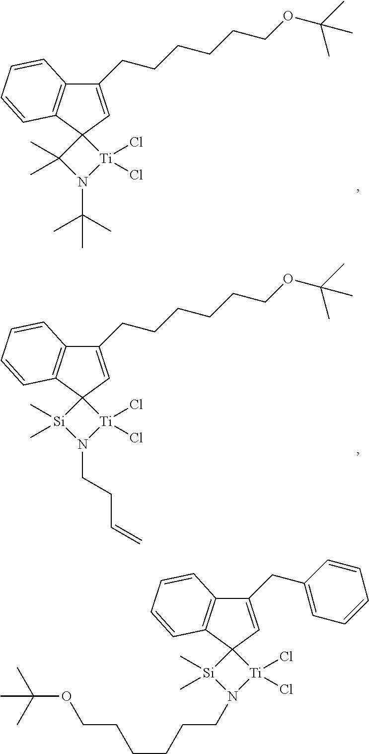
C1(CCCCCCOC(C)(C)C)=CC2(C3=C1C=CC=C3)C(C)(C)N(C(C)(C)C)[Ti]2(Cl)Cl.C1(CCCCCCOC(C)(C)C)=CC2(C3=C1C=CC=C3)[Si](C)(C)N(CCC=C)[Ti]2(Cl)Cl.C1(CC2=CC=CC=C2)=CC2(C3=C1C=CC=C3)[Si](C)(C)N(CCCCCCOC(C)(C)C)[Ti]2(Cl)Cl
